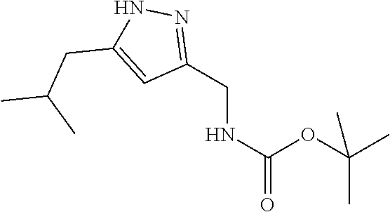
C1(CNC(=O)OC(C)(C)C)=NNC(CC(C)C)=C1
